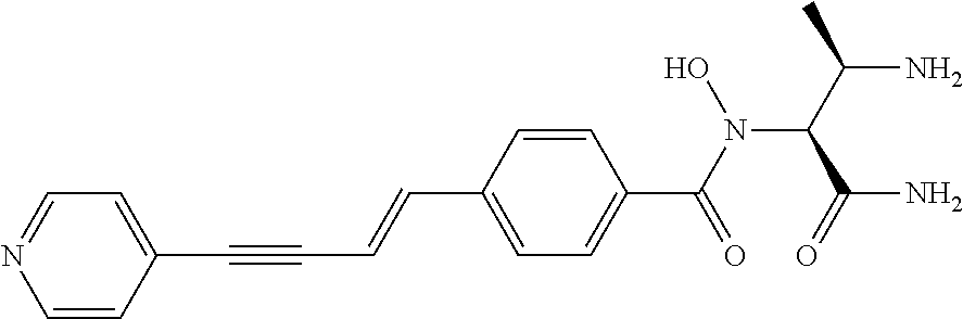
C(C1=CC=C(C(N(C(C(=O)N)C(C)N)O)=O)C=C1)=CC#CC1=CC=NC=C1
